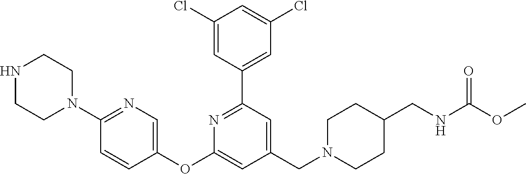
C1(Cl)=CC(C2=NC(OC3=CN=C(N4CCNCC4)C=C3)=CC(CN3CCC(CNC(OC)=O)CC3)=C2)=CC(Cl)=C1
